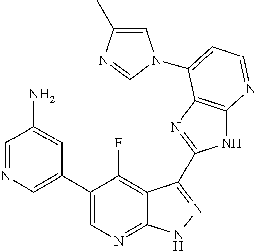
C1=NC=C(C2=CN=C3C(=C2F)C(C2=NC4=C(N2)N=CC=C4N2C=C(C)N=C2)=NN3)C=C1N
